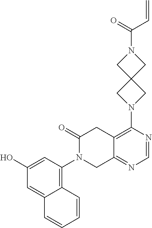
C1(O)=CC(N2CC3=NC=NC(N4CC5(C4)CN(C(=O)C=C)C5)=C3CC2=O)=C2C(=C1)C=CC=C2
